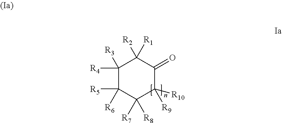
C1([R4])([R3])C([R5])([R6])C([R7])([R8])C([R10])([R9])C(=O)C1([R2])[R1]
